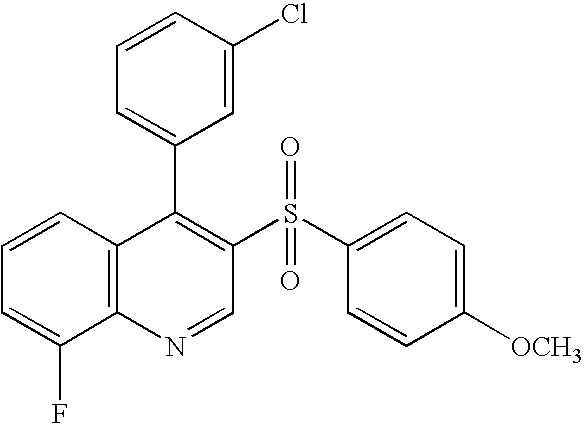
C12=C(C=CC=C1F)C(C1=CC=CC(Cl)=C1)=C(S(C1=CC=C([OCH3])C=C1)(=O)=O)C=N2
